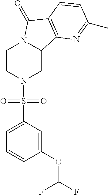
C1CN(S(C2=CC=CC(OC(F)F)=C2)(=O)=O)CC2N1C(=O)C1=C2N=C(C)C=C1
